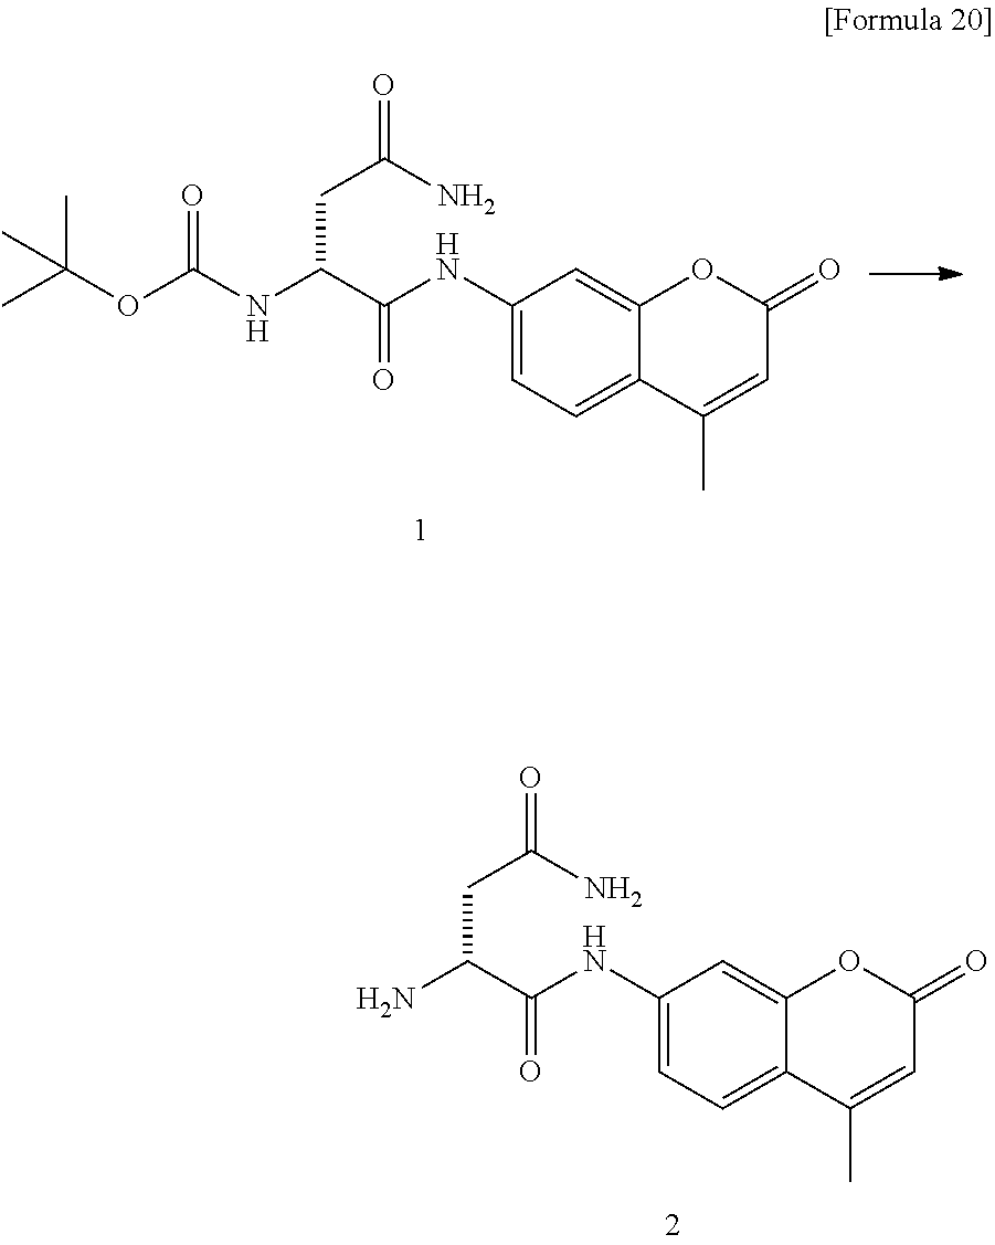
CC(OC(NC(CC(N)=O)C(=O)NC1=CC=C2C(=C1)OC(=O)C=C2C)=O)(C)C.NC(CC(N)=O)C(=O)NC1=CC=C2C(=C1)OC(=O)C=C2C
